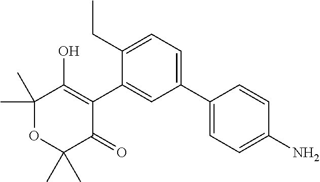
C1(C2=CC=C(CC)C(C3=C(O)C(C)(C)OC(C)(C)C3=O)=C2)=CC=C(N)C=C1
